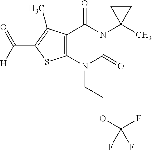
C12=C(N(CCOC(F)(F)F)C(=O)N(C3(C)CC3)C1=O)SC(C([H])=O)=C2C
